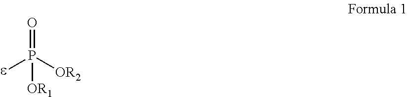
[e]P([OR2])(=O)[OR1]
